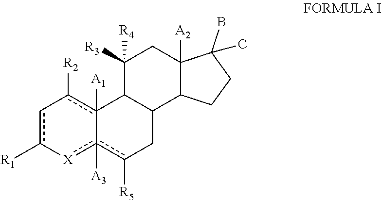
c1c([R1])-[X]c2([A3])c([R5])CC3C(c-2([A1])c-1[R2])C([R3])([R4])CC1([A2])C3CCC1(B)C
